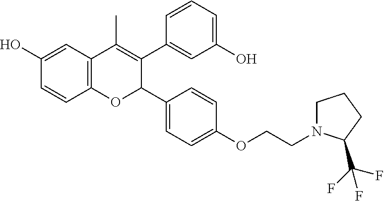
C12=C(C=C(O)C=C1)C(C)=C(C1=CC(O)=CC=C1)C(C1=CC=C(OCCN3CCCC3C(F)(F)F)C=C1)O2
